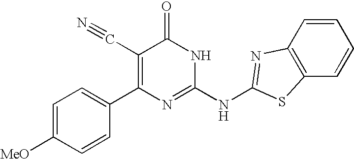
C1=CC(C2=C(C#N)C(=O)NC(NC3=NC4=C(C=CC=C4)S3)=N2)=CC=C1[MeO]
